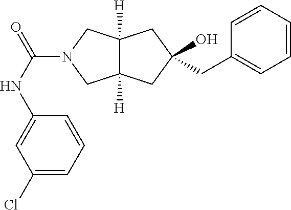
C12([H])C([H])(CC(O)(CC3=CC=CC=C3)C1)CN(C(NC1=CC(Cl)=CC=C1)=O)C2
